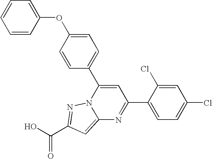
O=C(O)C1=NN2C(=C1)N=C(C1=CC=C(Cl)C=C1Cl)C=C2C1=CC=C(OC2=CC=CC=C2)C=C1
